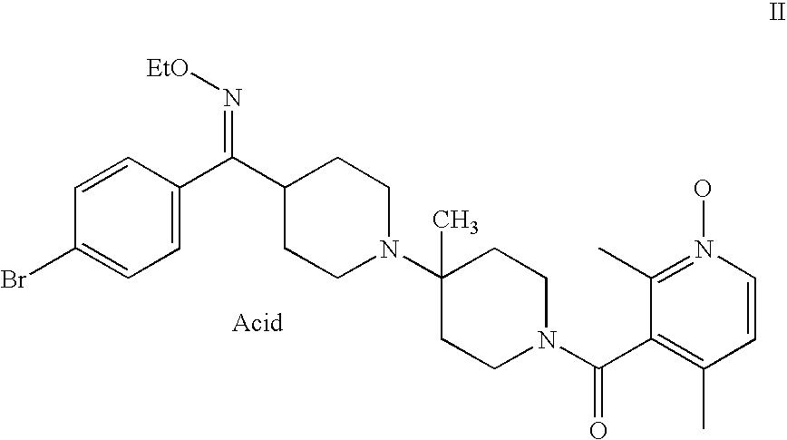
C1=C(C(=N[EtO])C2CCN(C3(C)CCN(C(C4=C(C)C=CN(O)=C4C)=O)CC3)CC2)C=CC(Br)=C1
